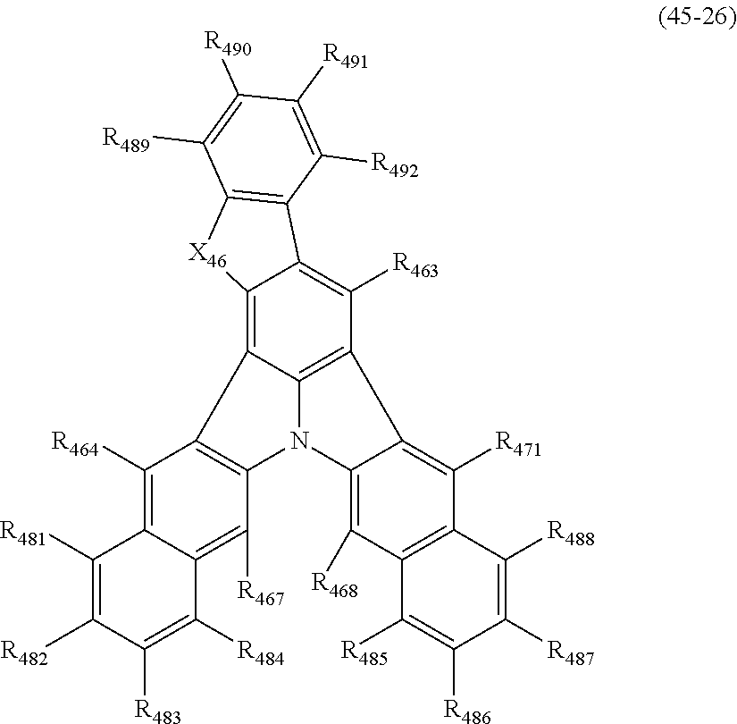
C12=C3C4=C(C([R463])=C1C1=C([X46]2)C([R489])=C([R490])C([R491])=C1[R492])C1=C([R471])C2=C(C([R468])=C1N4C1=C3C([R464])=C3C(=C1[R467])C([R484])=C([R483])C([R482])=C3[R481])C([R485])=C([R486])C([R487])=C2[R488]
